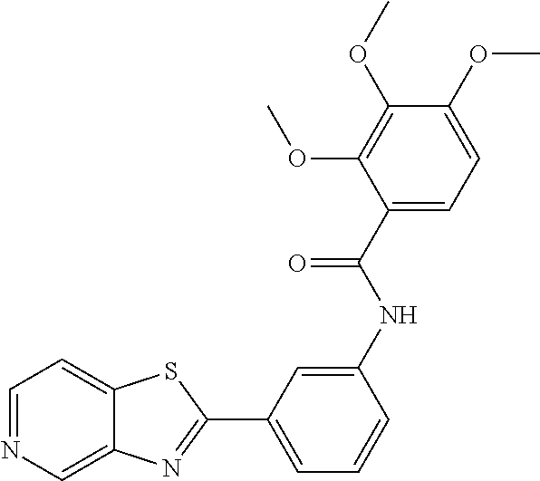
C1=NC=C2C(=C1)SC(C1=CC=CC(NC(C3=CC=C(OC)C(OC)=C3OC)=O)=C1)=N2
